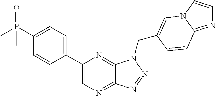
C12=NC=C(C3=CC=C(P(C)(=O)C)C=C3)N=C1N(CC1=CN3C=CN=C3C=C1)N=N2
